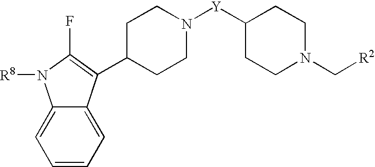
C1=CC=C2C(=C1)N([R8])C(F)=C2C1CCN([Y]C2CCN(C[R2])CC2)CC1
